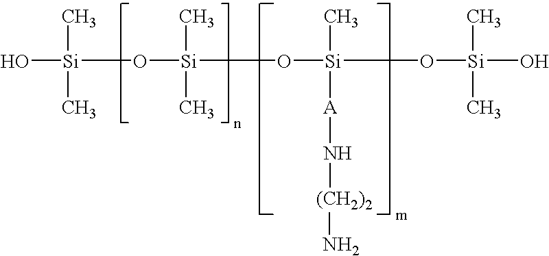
[Si](O)(O[Si](C)(C)O[Si](C)([A]N[(CH2)2]N)O[Si](C)(C)O)(C)C
